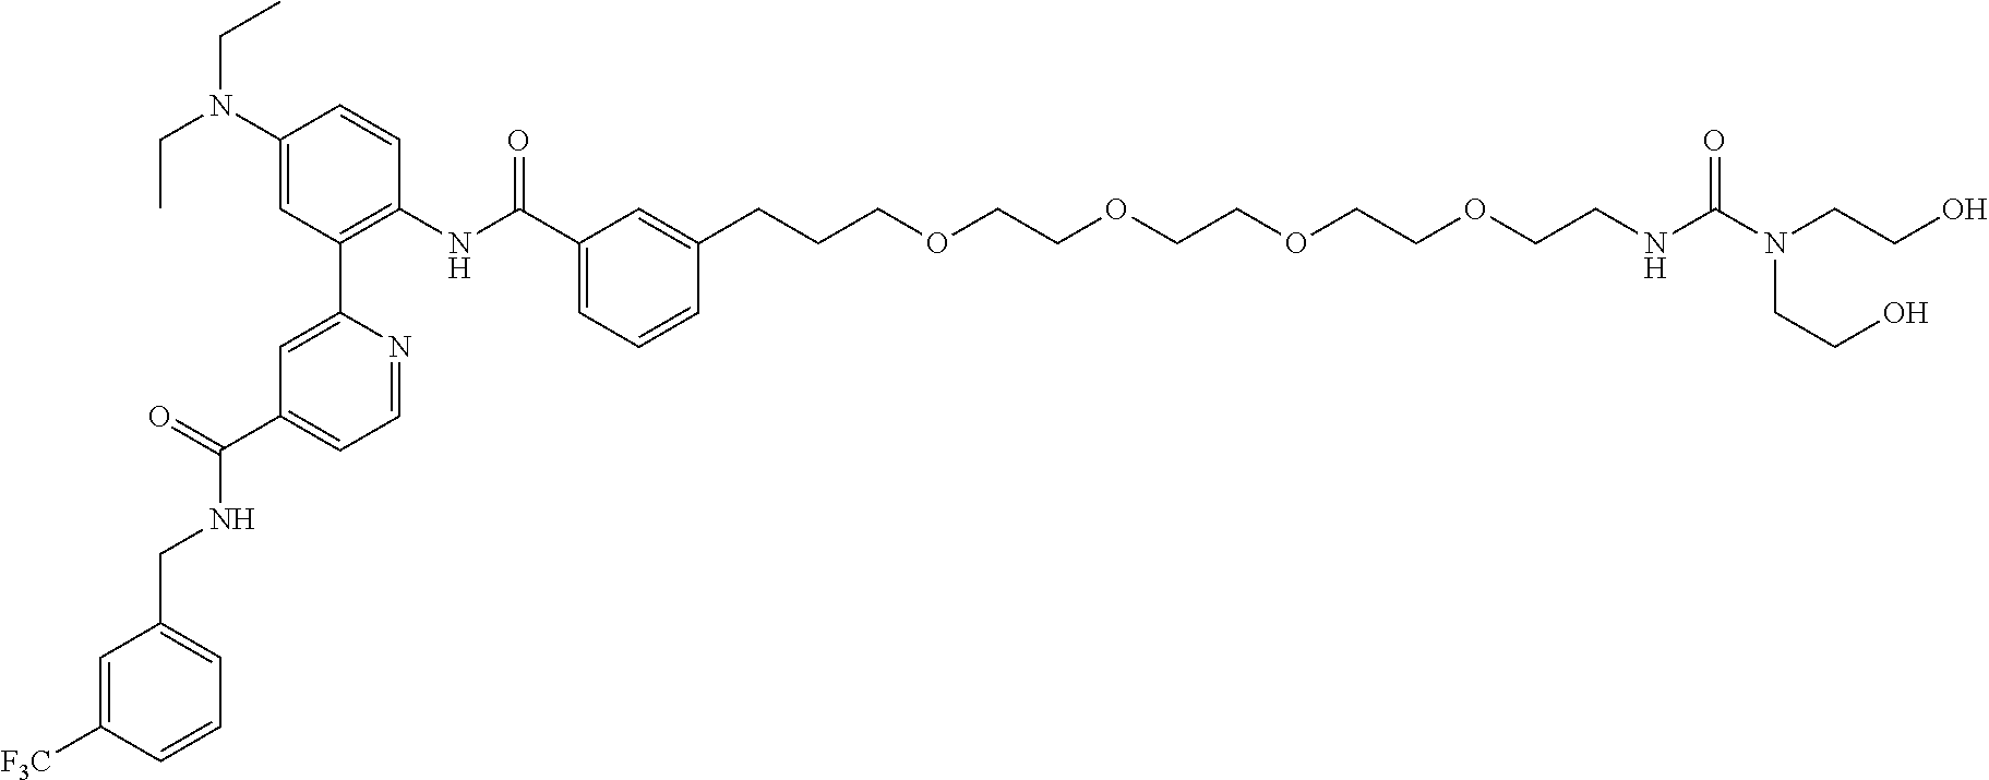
C1(N(CC)CC)=CC(C2=CC(C(NCC3=CC=CC([F3C])=C3)=O)=CC=N2)=C(NC(C2=CC=CC(CCCOCCOCCOCCOCCNC(N(CCO)CCO)=O)=C2)=O)C=C1
